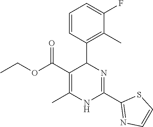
CCOC(C1=C(C)NC(C2=NC=CS2)=NC1C1=C(C)C(F)=CC=C1)=O
